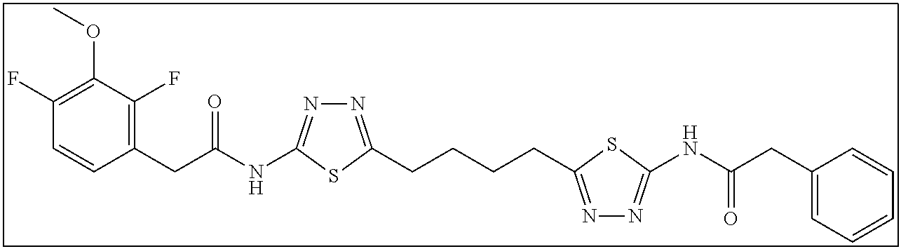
C1(F)=C(OC)C(F)=C(CC(NC2=NN=C(CCCCC3=NN=C(NC(CC4=CC=CC=C4)=O)S3)S2)=O)C=C1
